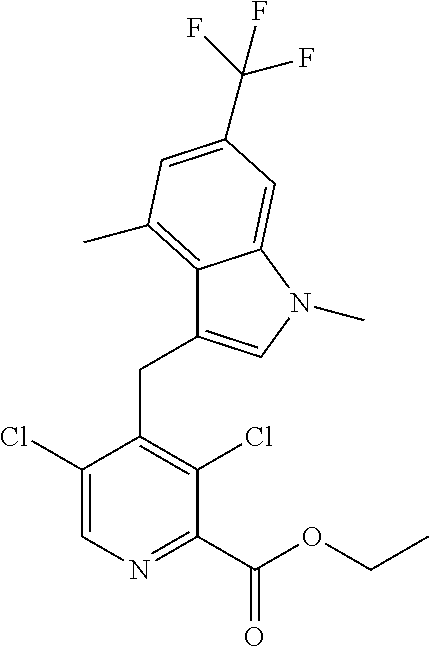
C1(Cl)=CN=C(C(OCC)=O)C(Cl)=C1CC1=CN(C)C2=CC(C(F)(F)F)=CC(C)=C12
